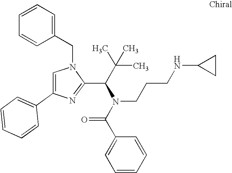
N1(CC2=CC=CC=C2)C=C(C2=CC=CC=C2)N=C1C(C(C)(C)C)N(C(C1=CC=CC=C1)=O)CCCNC1CC1
